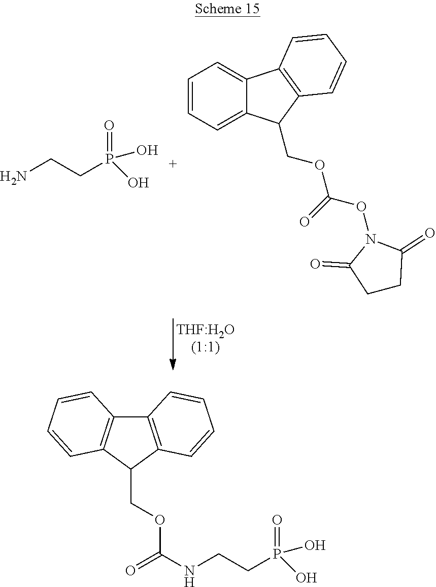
NCCP(O)(O)=O.C1=CC=C2C(=C1)C1=C(C2COC(ON2C(=O)CCC2=O)=O)C=CC=C1.C12=C(C(COC(NCCP(O)(O)=O)=O)C3=C1C=CC=C3)C=CC=C2
